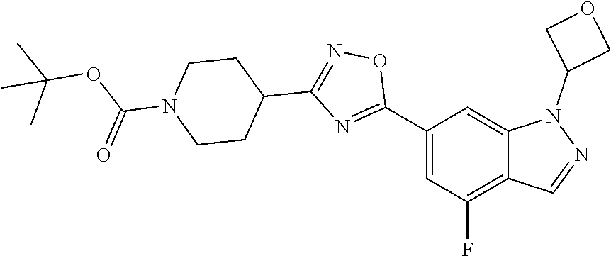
C1(C2=NC(C3CCN(C(OC(C)(C)C)=O)CC3)=NO2)=CC(F)=C2C(=C1)N(C1COC1)N=C2
